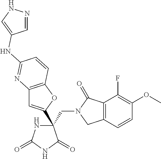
C(C1(C2=CC3=C(O2)C=CC(NC2=CNN=C2)=N3)NC(=O)NC1=O)N1CC2=C(C1=O)C(F)=C(OC)C=C2
